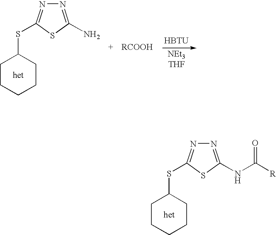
[het].C1CCCCC1SC1=NN=C(NC([R])=O)S1.[HBTU].[het].C1CCCCC1SC1=NN=C(N)S1.[NEt3THF]
